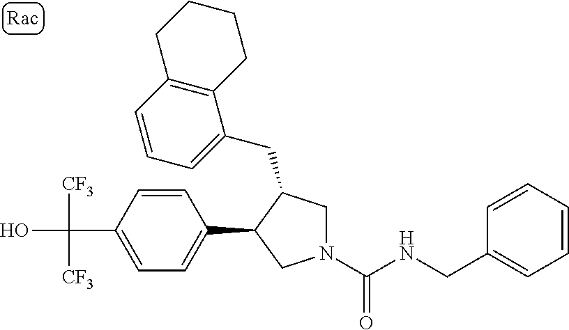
C(C1=CC=C(C2CN(C(=O)NCC3=CC=CC=C3)CC2CC2=CC=CC3=C2CCCC3)C=C1)(O)([CF3])[CF3]
